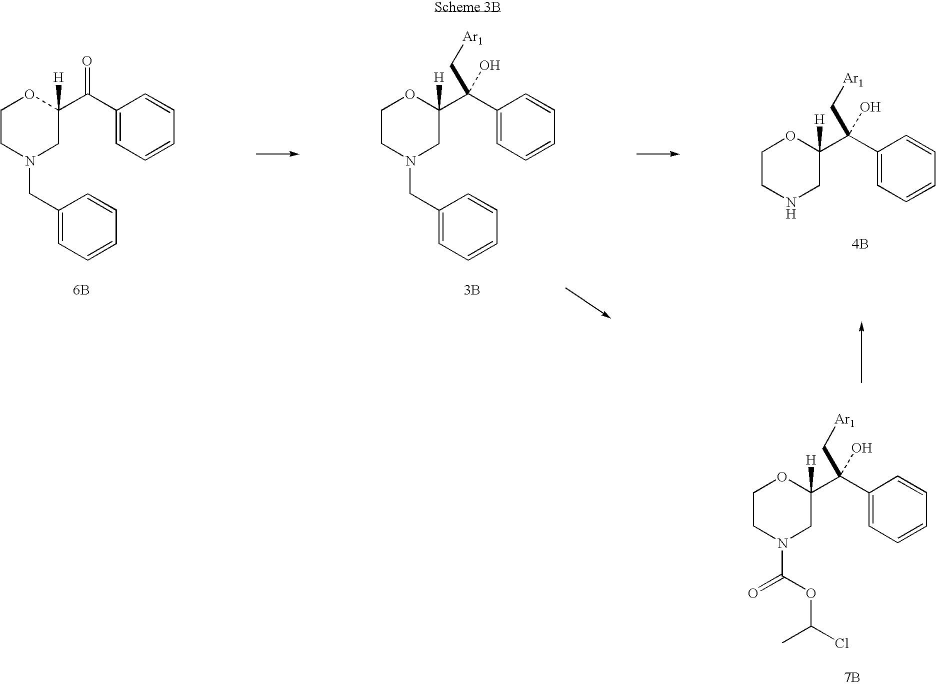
C1CN(CC2=CC=CC=C2)CC(C(C2=CC=CC=C2)=O)([H])O1.[6B].C1CN(CC2=CC=CC=C2)CC(C(C2=CC=CC=C2)(C[Ar1])O)([H])O1.[3B].C1CNCC(C(C2=CC=CC=C2)(C[Ar1])O)([H])O1.[4B].C1CN(C(OC(Cl)C)=O)CC(C(C2=CC=CC=C2)(C[Ar1])O)([H])O1.[7B]
